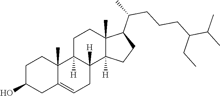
C1C2=CCC3([H])C([H])(C2(C)CCC1O)CCC1(C)C(C(CCCC(C(C)C)CC)C)CCC13[H]
